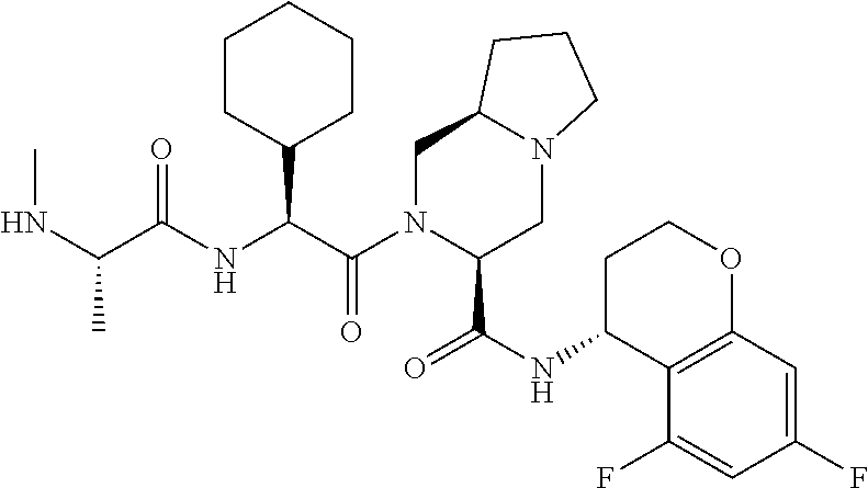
C1N(C(C(NC(C(NC)C)=O)C2CCCCC2)=O)C(C(NC2C3=C(OCC2)C=C(F)C=C3F)=O)CN2C1CCC2
